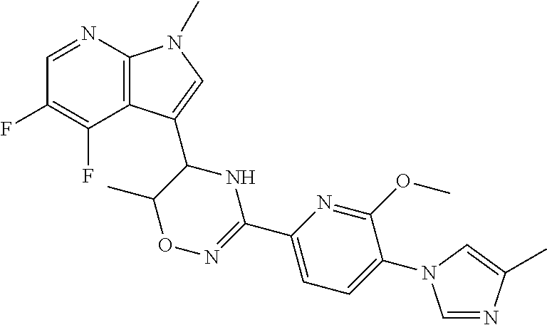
C1=NC2=C(C(C3C(C)ON=C(C4=CC=C(N5C=NC(C)=C5)C(OC)=N4)N3)=CN2C)C(F)=C1F
